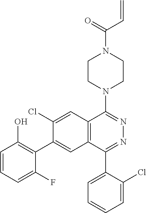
C=CC(N1CCN(C2=NN=C(C3=CC=CC=C3Cl)C3=C2C=C(Cl)C(C2=C(O)C=CC=C2F)=C3)CC1)=O
